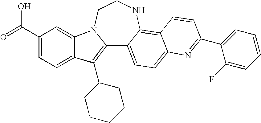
C12=C(C3CCCCC3)C3=CC=C(C(=O)O)C=C3N1CCNC1=C3C(=CC=C21)N=C(C1=CC=CC=C1F)C=C3
